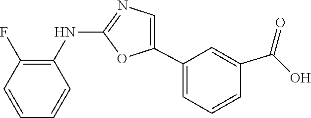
C1(NC2=C(F)C=CC=C2)=NC=C(C2=CC=CC(C(=O)O)=C2)O1
